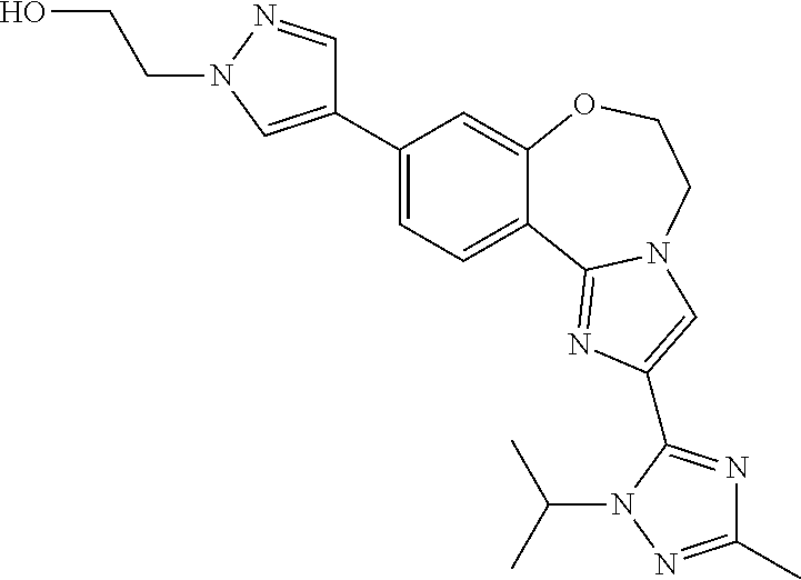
C1(C2=CN(CCO)N=C2)=CC=C2C(=C1)OCCN1C2=NC(C2=NC(C)=NN2C(C)C)=C1
